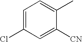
C1=C(Cl)C=C([CN])C(C)=C1
